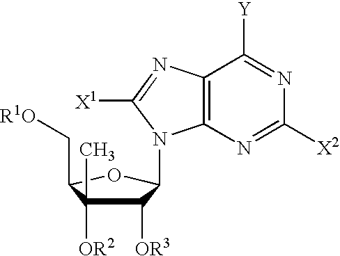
C1([OR3])C(C)([OR2])C(C[R1O])OC1N1C2=C(N=C1[X1])C([Y])=NC([X2])=N2
